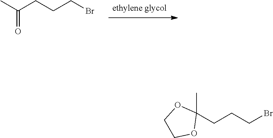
CC(CCCBr)=O.C1(CCCBr)(C)OCCO1
